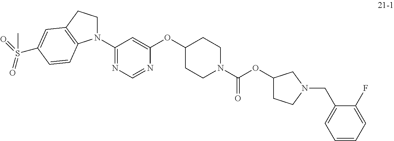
C1(N2CCC3=C2C=CC(S(=O)(=O)C)=C3)=NC=NC(OC2CCN(C(OC3CCN(CC4=CC=CC=C4F)C3)=O)CC2)=C1
